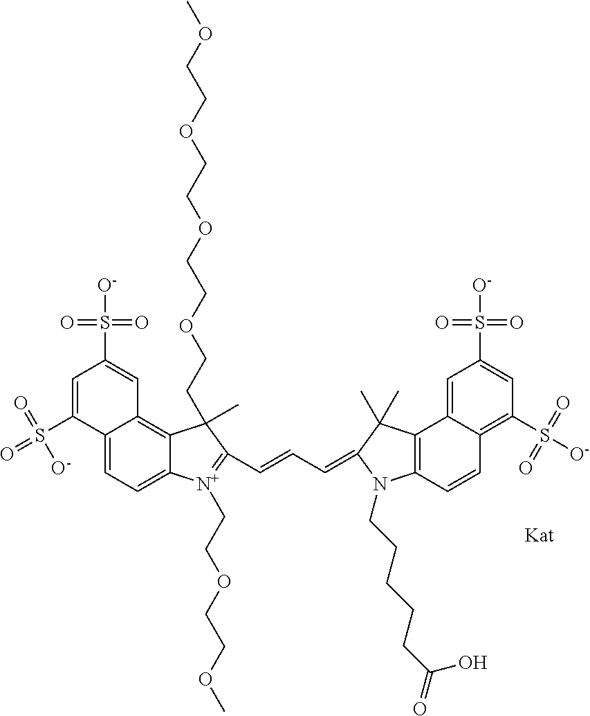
C12=CC=C3C(=C1C=C(S([O-])(=O)=O)C=C2S(=O)(=O)[O-])C(CCOCCOCCOCCOC)(C)C(C=CC=C1C(C)(C)C2=C(C=CC4=C(S([O-])(=O)=O)C=C(S([O-])(=O)=O)C=C24)N1CCCCCC(=O)O)=[N+]3CCOCCOC
